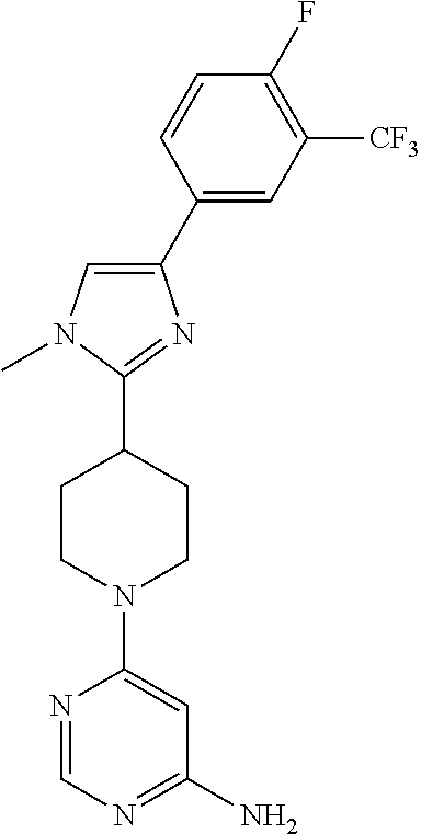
C1(C2=CC([CF3])=C(F)C=C2)=CN(C)C(C2CCN(C3=CC(N)=NC=N3)CC2)=N1
